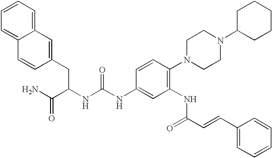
C12=CC=CC=C1C=CC(CC(NC(NC1=CC(NC(=O)C=CC3=CC=CC=C3)=C(N3CCN(C4CCCCC4)CC3)C=C1)=O)C(N)=O)=C2
